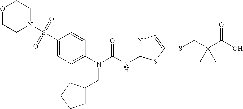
C1(S(N2CCOCC2)(=O)=O)=CC=C(N(C(NC2=NC=C(SCC(C(O)=O)(C)C)S2)=O)CC2CCCC2)C=C1
